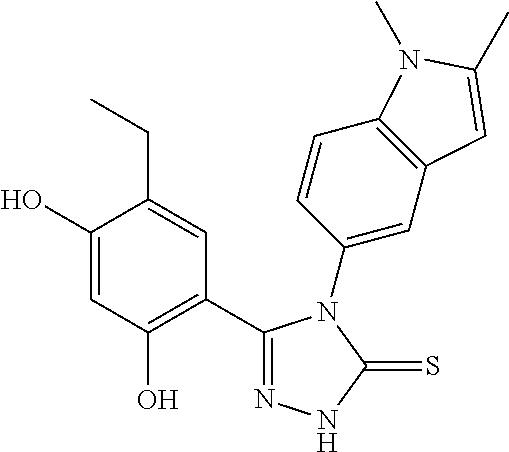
C1(O)=CC(O)=C(C2=N[N H]C(=S)N2C2=CC3=C(C=C2)N(C)C(C)=C3)C=C1CC
